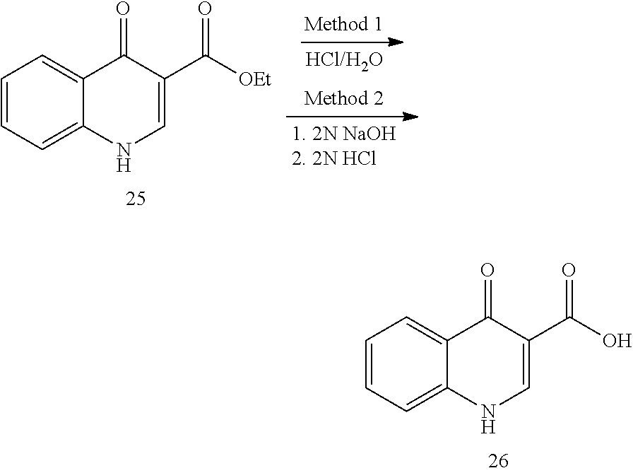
C1=CC=C2C(=C1)C(=O)C(C(O)=O)=CN2.C1=CC=C2C(=C1)C(=O)C(C([OEt])=O)=CN2
